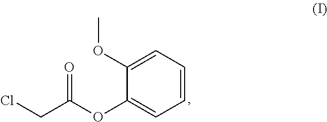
ClCC(OC1=CC=CC=C1OC)=O
